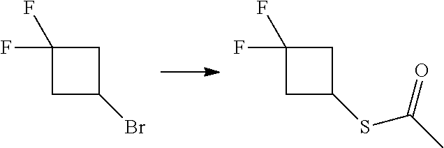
C1C(F)(F)CC1Br.C1C(F)(F)CC1SC(=O)C
